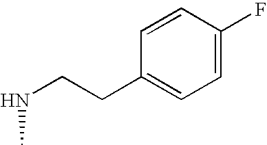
C1=CC(F)=CC=C1CCNC
